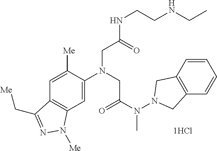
C1=C([Me])C(N(CC(N(N2CC3=C(C2)C=CC=C3)C)=O)CC(NCCNCC)=O)=CC2=C1C(C[Me])=NN2[Me]
